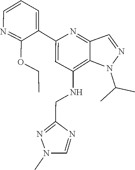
C(C)(C)N1C2=C(NCC3=NN(C)C=N3)C=C(C3=CC=CN=C3OCC)N=C2C=N1
